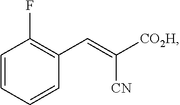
C1=CC=CC(C=C([CO2H])[CN])=C1F
